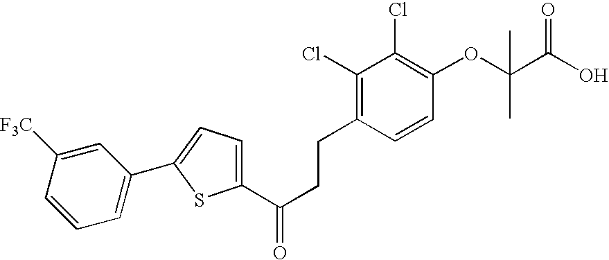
C1(C(CCC2=C(Cl)C(Cl)=C(OC(C(O)=O)(C)C)C=C2)=O)=CC=C(C2=CC=CC([F3C])=C2)S1
